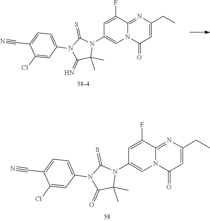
C1=C(F)C2=NC(CC)=CC(=O)N2C=C1N1C(=S)N(C2=CC=C(C#N)C(Cl)=C2)C(=O)C1(C)C.C1=C(F)C2=NC(CC)=CC(=O)N2C=C1N1C(=S)N(C2=CC=C(C#N)C(Cl)=C2)C(=N)C1(C)C
